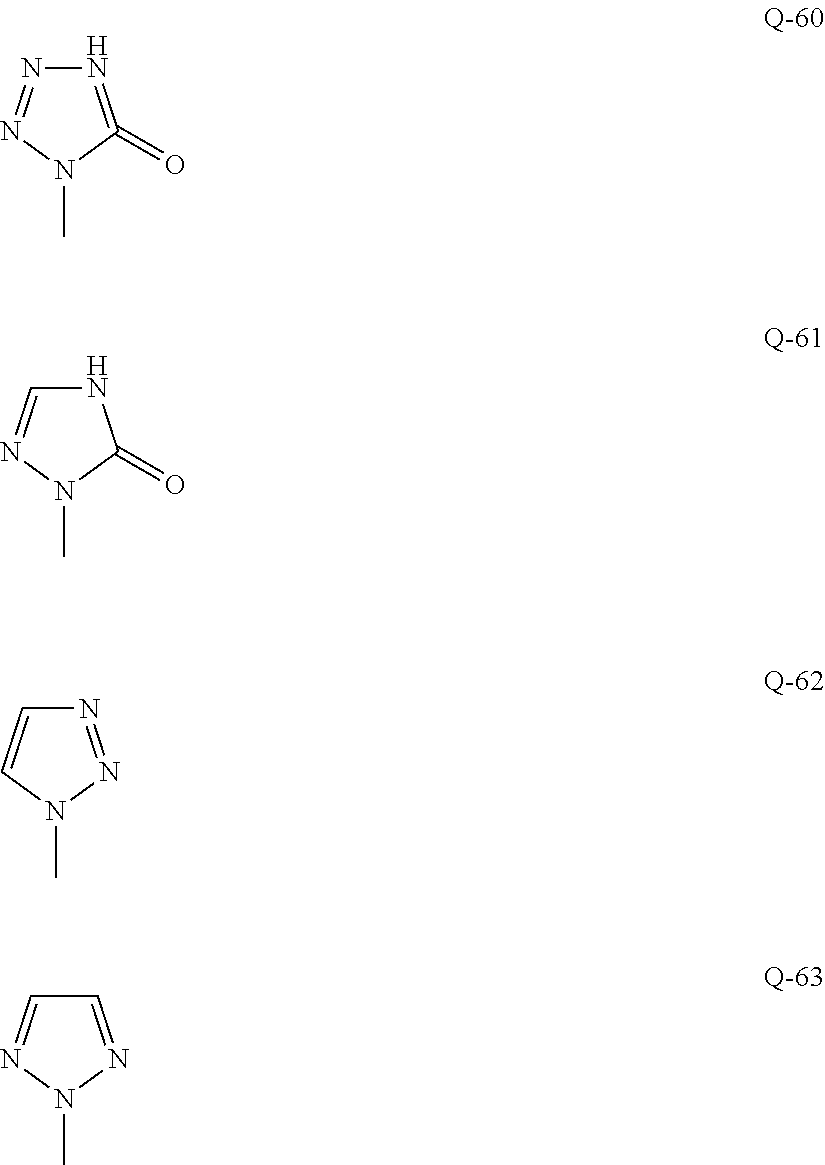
N1=C(=O)N(C)N=N1.N1C=NN(C)C1=O.N1=NN(C)C=C1.C1=NN(C)N=C1
